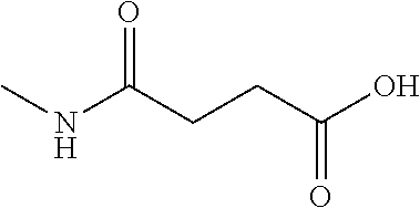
CNC(CCC(O)=O)=O
